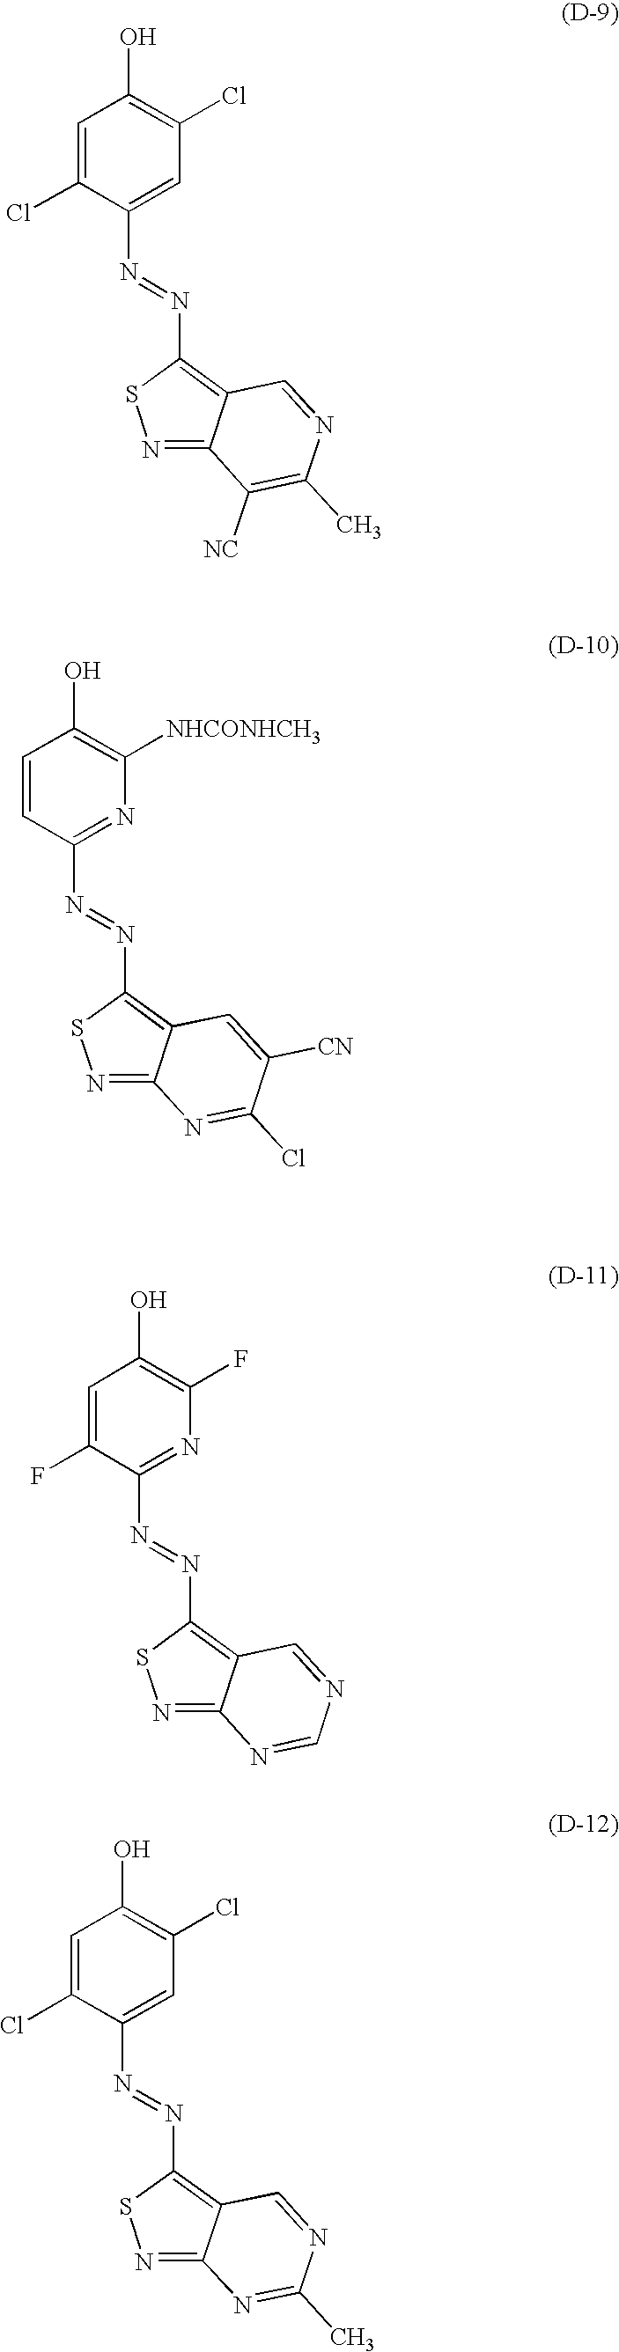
N1=C2C(=C(N=NC3=CC(Cl)=C(O)C=C3Cl)S1)C=NC(C)=C2[NC].N1=C2C(=C(N=NC3=NC([NHCONHCH3])=C(O)C=C3)S1)C=C([CN])C(Cl)=N2.N1=C2C(=C(N=NC3=NC(F)=C(O)C=C3F)S1)C=NC=N2.N1=C2C(=C(N=NC3=CC(Cl)=C(O)C=C3Cl)S1)C=NC(C)=N2
